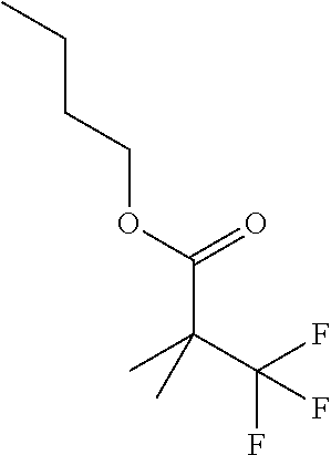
C(C(C(F)(F)F)(C)C)(OCCCC)=O
